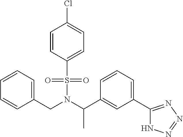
S(N(CC1=CC=CC=C1)C(C1=CC(C2=NN=NN2)=CC=C1)C)(C1=CC=C(Cl)C=C1)(=O)=O
